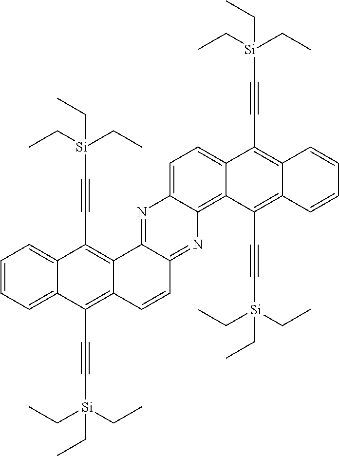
C1=CC=C2C(=C1)C(C#C[Si](CC)(CC)CC)=C1C(=C2C#C[Si](CC)(CC)CC)C=CC2=NC3=C4C(=CC=C3N=C12)C(C#C[Si](CC)(CC)CC)=C1C(=C4C#C[Si](CC)(CC)CC)C=CC=C1
